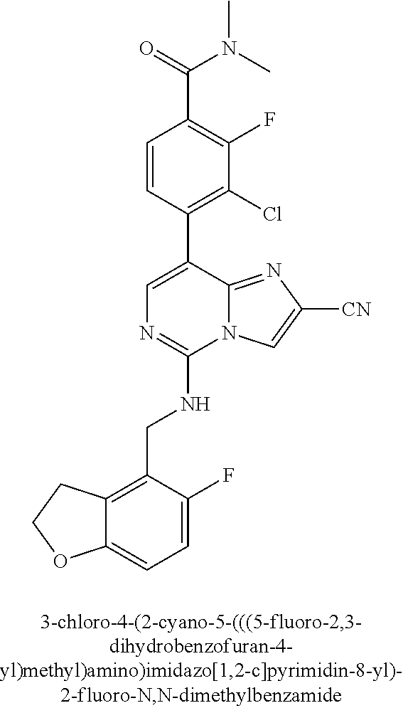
C12=CC=C(F)C(CNC3=NC=C(C4=C(Cl)C(F)=C(C(N(C)C)=O)C=C4)C4=NC([CN])=CN34)=C1CCO2
